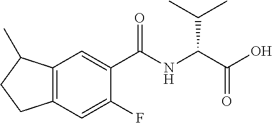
C12=C(C=C(F)C(C(NC(C(O)=O)C(C)C)=O)=C1)CCC2C
